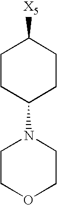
C1CC(N2CCOCC2)CCC1[X5]
